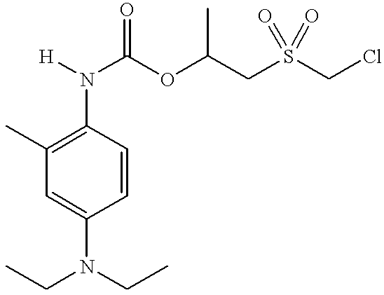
C1(N([H])C(OC(CS(CCl)(=O)=O)C)=O)=C(C)C=C(N(CC)CC)C=C1
